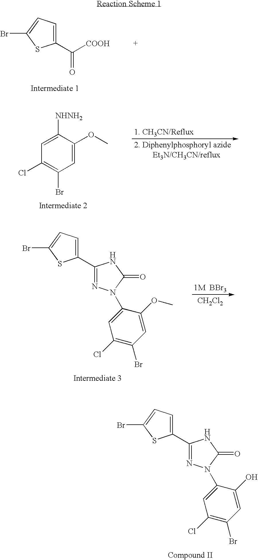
BrC1=CC=C(C([COOH])=O)S1.C1=C(OC)C([NHNH2])=CC(Cl)=C1Br.BrC1=CC=C(C2=NN(C3=CC(Cl)=C(Br)C=C3OC)C(=O)N2)S1.[CH2Cl2].BrC1=CC=C(C2=NN(C3=CC(Cl)=C(Br)C=C3O)C(=O)N2)S1
